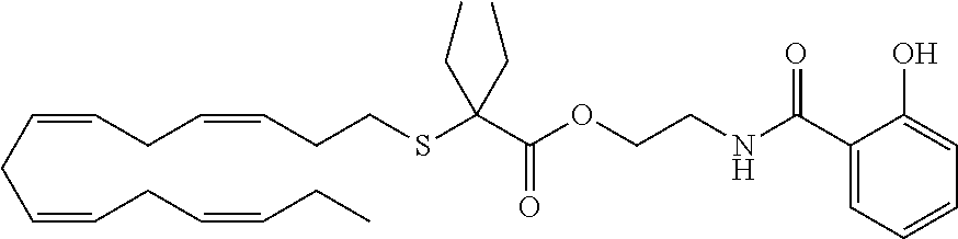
C(SC(C(OCCNC(C1=CC=CC=C1O)=O)=O)(CC)CC)CC=CCC=CCC=CCC=CCC
